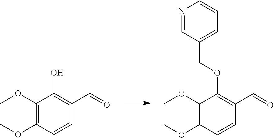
C1(OC)=C(OC)C=CC(C=O)=C1O.C1(OC)=C(OC)C=CC(C=O)=C1OCC1=CC=CN=C1
